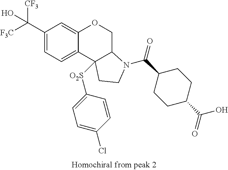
C1(C([F3C])([CF3])O)=CC=C2C(=C1)OCC1C2([O2S]C2=CC=C(Cl)C=C2)CCN1C(C1CCC(C(=O)O)CC1)=O
